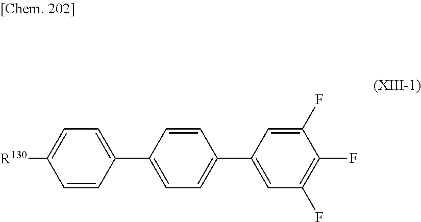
C1=CC(C2=CC=C(C3=CC(F)=C(F)C(F)=C3)C=C2)=CC=C1[R130]
